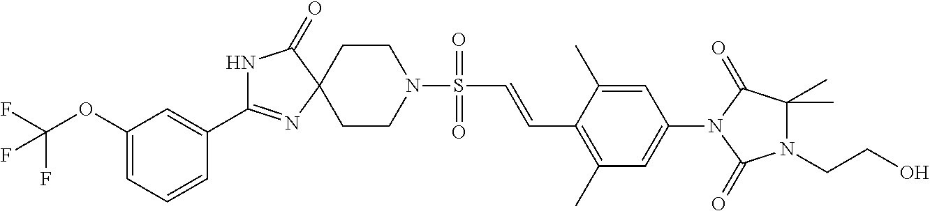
N1C(C2=CC(OC(F)(F)F)=CC=C2)=NC2(C1=O)CCN(S(C=CC1=C(C)C=C(N3C(=O)N(CCO)C(C)(C)C3=O)C=C1C)(=O)=O)CC2
